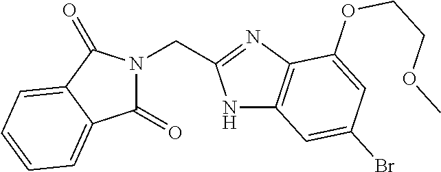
C1(=O)N(CC2=NC3=C(N2)C=C(Br)C=C3OCCOC)C(=O)C2=CC=CC=C12
